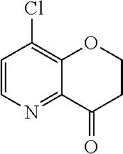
C12=C(Cl)C=CN=C1C(=O)CCO2
